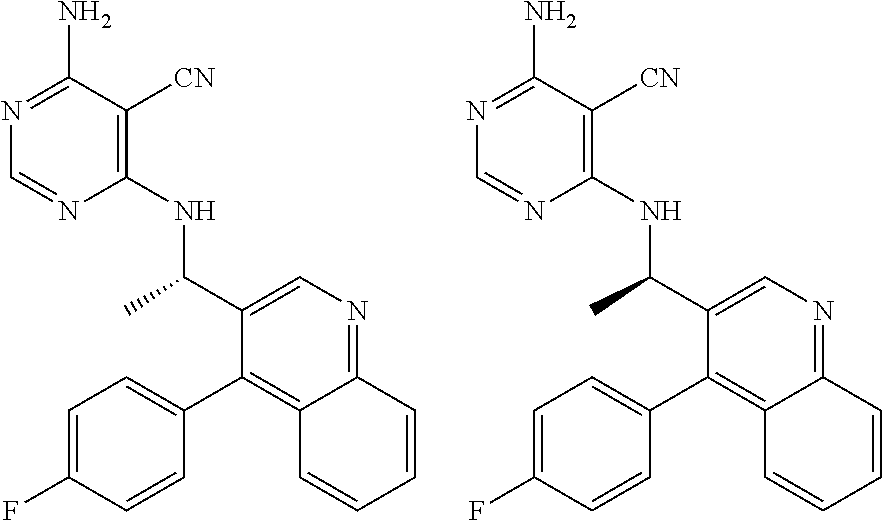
C1=C(F)C=CC(C2=C3C(=NC=C2C(C)NC2=C([CN])C(N)=NC=N2)C=CC=C3)=C1.C1=C(F)C=CC(C2=C3C(=NC=C2C(C)NC2=C([CN])C(N)=NC=N2)C=CC=C3)=C1
